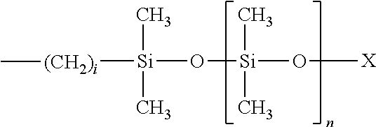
[(CH2)i]([Si](O[Si](O[X])(C)C)(C)C)C
